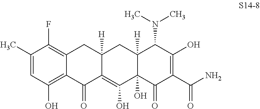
C1(C)=CC(O)=C2C(=C1F)CC1([H])C(=C(O)C3(O)C([H])(C1)C(N(C)C)C(O)=C(C(N)=O)C3=O)C2=O
